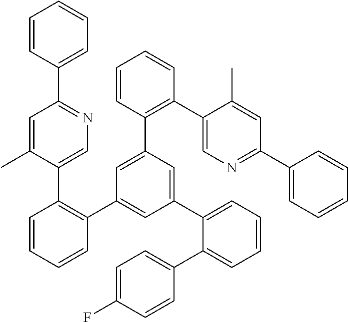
C1=CC(C2=NC=C(C3=C(C4=CC(C5=CC=CC=C5C5=CC=C(F)C=C5)=CC(C5=C(C6=CN=C(C7=CC=CC=C7)C=C6C)C=CC=C5)=C4)C=CC=C3)C(C)=C2)=CC=C1
